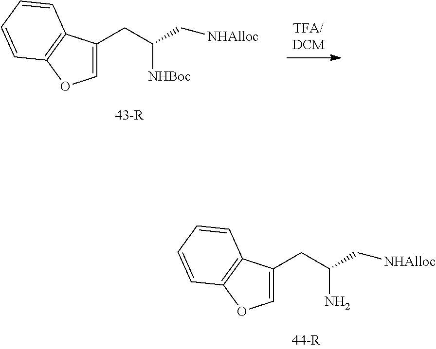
C1=C(CC(N)C[NHAlloc])C2=C(O1)C=CC=C2.C1=C(CC([NHBoc])C[NHAlloc])C2=C(O1)C=CC=C2
